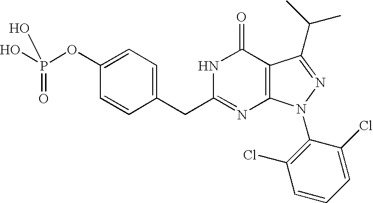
C1(CC2=NC3=C(C(=O)N2)C(C(C)C)=NN3C2=C(Cl)C=CC=C2Cl)=CC=C(OP(O)(=O)O)C=C1
